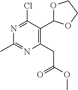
N1=C(Cl)C(C2OCCO2)=C(CC(=O)OC)N=C1C
